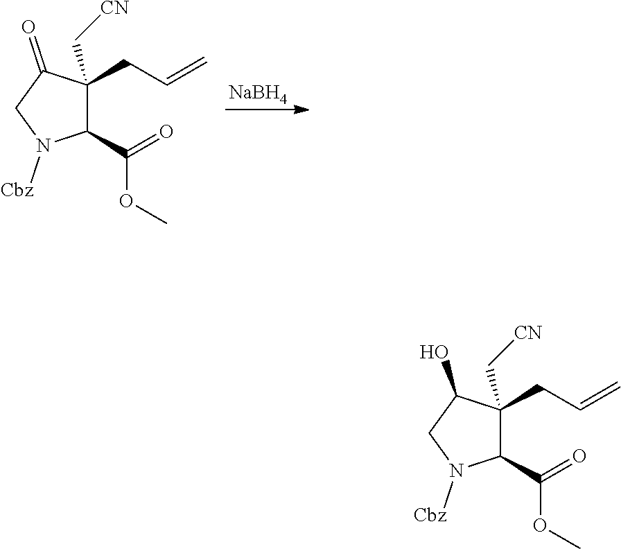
[NaBH4].C1(CC=C)(C[CN])C(C(=O)OC)N([Cbz])CC1=O.C1(CC=C)(C[CN])C(C(=O)OC)N([Cbz])CC1O
